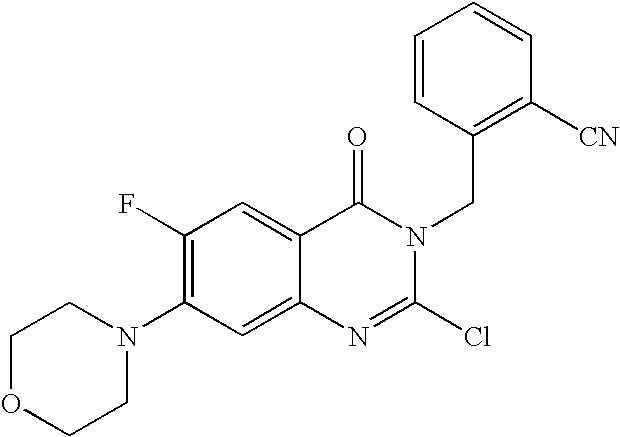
C12=CC(N3CCOCC3)=C(F)C=C1C(=O)N(CC1=C([CN])C=CC=C1)C(Cl)=N2
